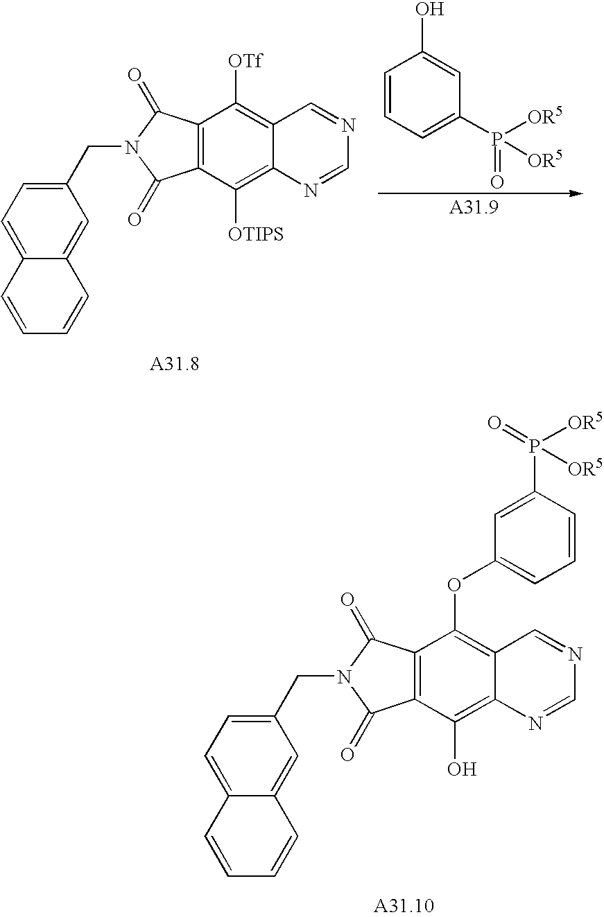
C12=C(C([OTIPS])=C3C(=C1[OTf])C=NC=N3)C(=O)N(CC1=CC=C3C(=C1)C=CC=C3)C2=O.C1=CC=C(P([OR5])(=O)[OR5])C=C1O.C12=C(C(O)=C3C(=C1OC1=CC=CC(P(=O)([OR5])[OR5])=C1)C=NC=N3)C(=O)N(CC1=CC=C3C(=C1)C=CC=C3)C2=O
